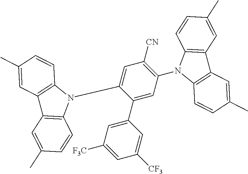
C1(C2=CC([F3C])=CC([CF3])=C2)=CC(N2C3=C(C4=C2C=CC(C)=C4)C=C(C)C=C3)=C([CN])C=C1N1C2=C(C3=C1C=CC(C)=C3)C=C(C)C=C2
